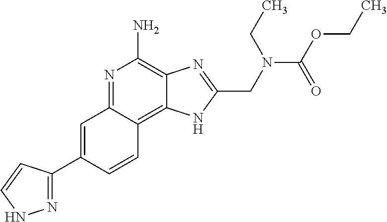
C1=C(C2=NNC=C2)C=CC2=C3C(=C(N)N=C12)N=C(CN(C(OCC)=O)CC)N3
